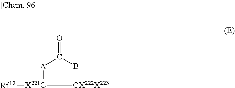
[CX222X223]1BC(=O)[A][X221C]1[Rf12]
